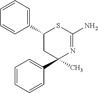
C1C(C2=CC=CC=C2)(C)N=C(N)SC1C1=CC=CC=C1
